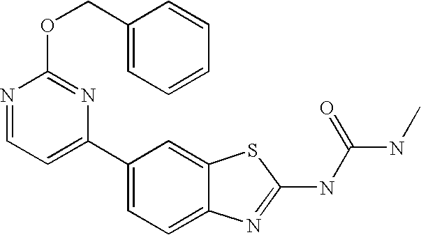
C1(C2=CC=C3C(=C2)SC(NC(NC)=O)=N3)=CC=NC(OCC2=CC=CC=C2)=N1
